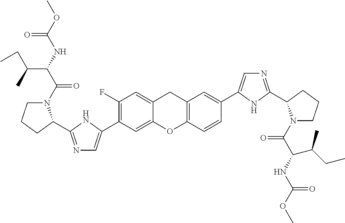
C1(C2=CN=C(C3N(C(=O)C(C(C)CC)NC(=O)OC)CCC3)N2)=C(F)C=C2CC3=C(C=CC(C4=CN=C(C5N(C(=O)C(NC(=O)OC)C(CC)C)CCC5)N4)=C3)OC2=C1
